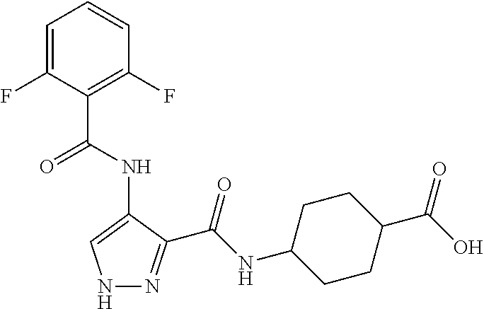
N1N=C(C(NC2CCC(C(=O)O)CC2)=O)C(NC(C2=C(F)C=CC=C2F)=O)=C1
